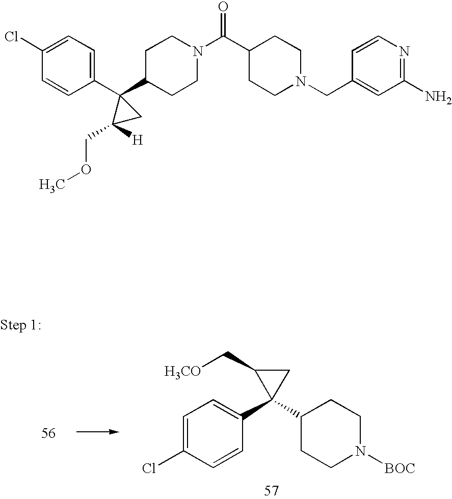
C1(C2(C3=CC=C(Cl)C=C3)CC2C[H3CO])CCN([BOC])CC1.C1=CC(Cl)=CC=C1C1(C2CCN(C(=O)C3CCN(CC4=CC(N)=NC=C4)CC3)CC2)CC1(COC)[H]
